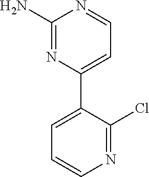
C1(N)=NC(C2=CC=CN=C2Cl)=CC=N1
